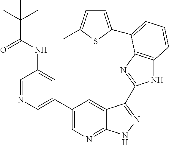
C1(C2=CN=CC(NC(C(C)(C)C)=O)=C2)=CN=C2C(=C1)C(C1=NC3=C(N1)C=CC=C3C1=CC=C(C)S1)=NN2
